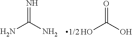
NC(N)=N.OC(O)=O
